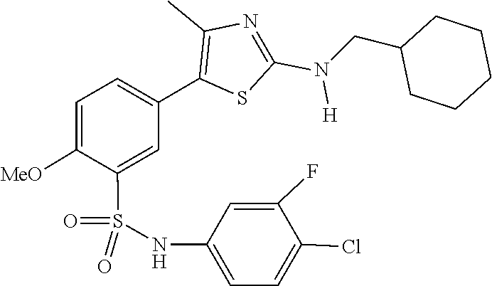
C(C1CCCCC1)N(C1=NC(C)=C(C2=CC=C([MeO])C(S(=O)(NC3=CC=C(Cl)C(F)=C3)=O)=C2)S1)[H]
